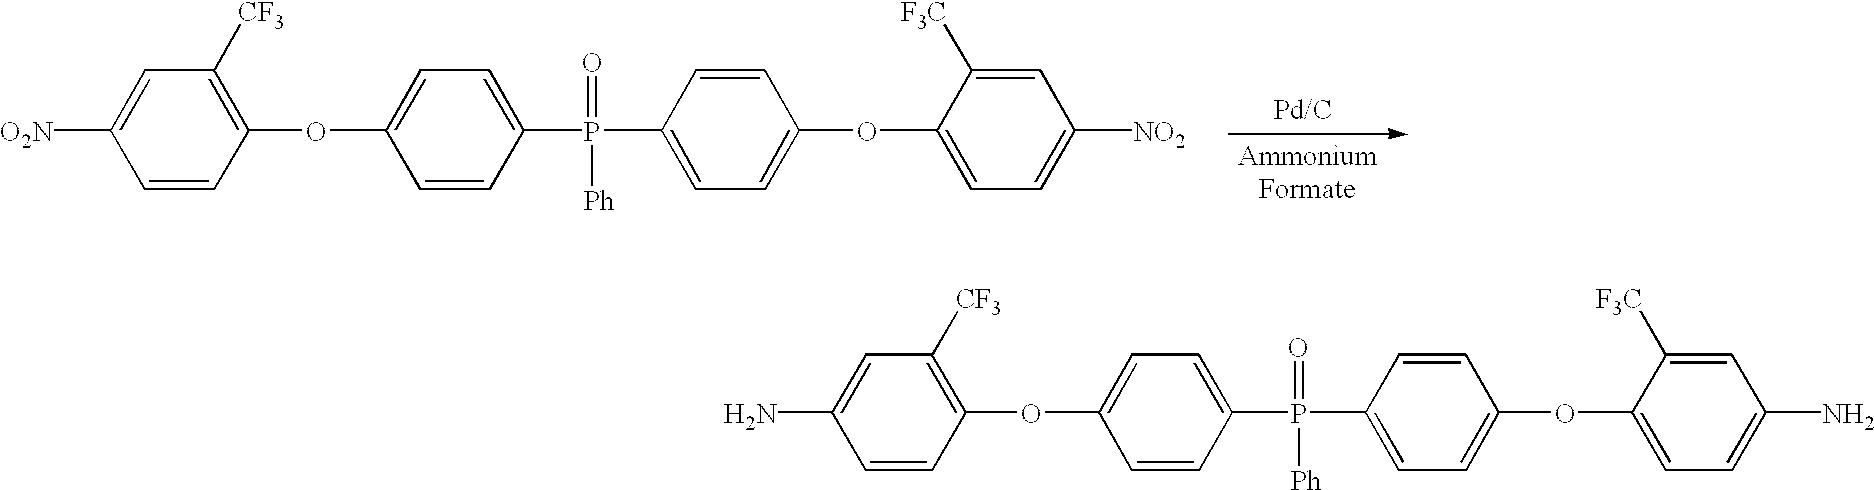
NC1=CC([CF3])=C(OC2=CC=C(P([Ph])(=O)C3=CC=C(OC4=CC=C(N)C=C4[F3C])C=C3)C=C2)C=C1.[O2N]C1=CC([CF3])=C(OC2=CC=C(P([Ph])(=O)C3=CC=C(OC4=CC=C([NO2])C=C4[F3C])C=C3)C=C2)C=C1
